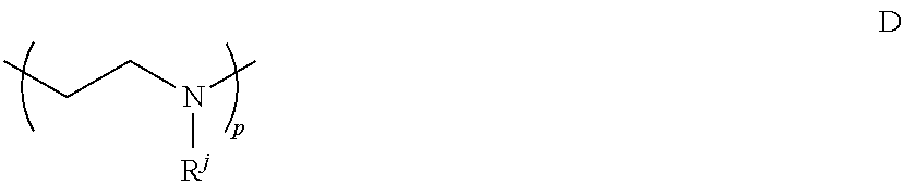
C(CN(C)[Rj])C
